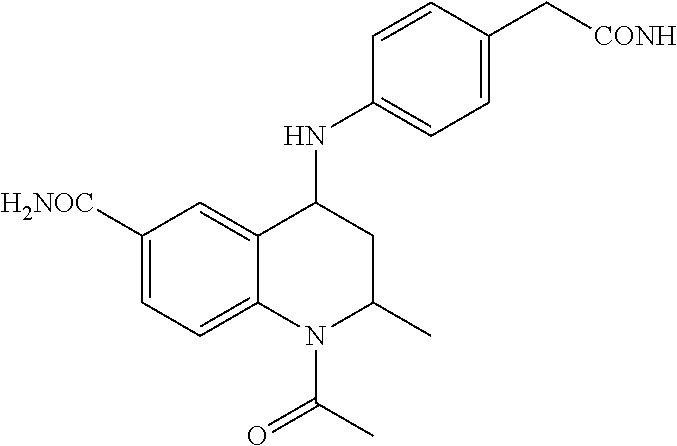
C1([H2NOC])=CC=C2C(=C1)C(NC1=CC=C(C[CONH])C=C1)CC(C)N2C(C)=O
